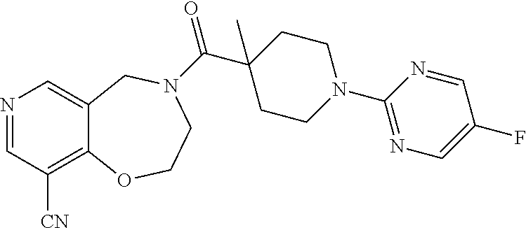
N1=CC([CN])=C2C(=C1)CN(C(=O)C1(C)CCN(C3=NC=C(F)C=N3)CC1)CCO2
